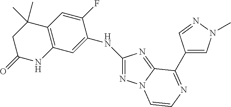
C1(NC2=CC3=C(C=C2F)C(C)(C)CC(=O)N3)=NN2C(=N1)C(C1=CN(C)N=C1)=NC=C2
